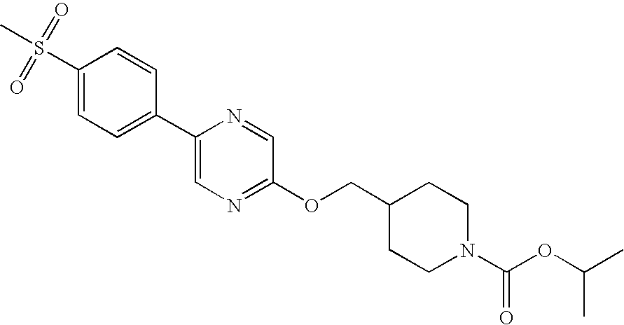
C1(S(C)(=O)=O)=CC=C(C2=CN=C(OCC3CCN(C(OC(C)C)=O)CC3)C=N2)C=C1
